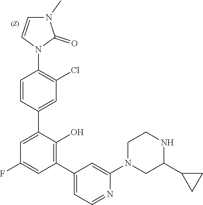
C1C(C2CC2)NCCN1C1=CC(C2=C(O)C(C3=CC(Cl)=C(N4C=CN(C)C4=O)C=C3)=CC(F)=C2)=CC=N1
